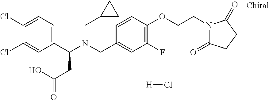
C1(Cl)=CC=C(C(N(CC2CC2)CC2=CC(F)=C(OCCN3C(=O)CCC3=O)C=C2)CC(=O)O)C=C1Cl.[H]Cl
